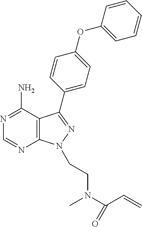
N1=C(N)C2=C(N=C1)N(CCN(C(C=C)=O)C)N=C2C1=CC=C(OC2=CC=CC=C2)C=C1
